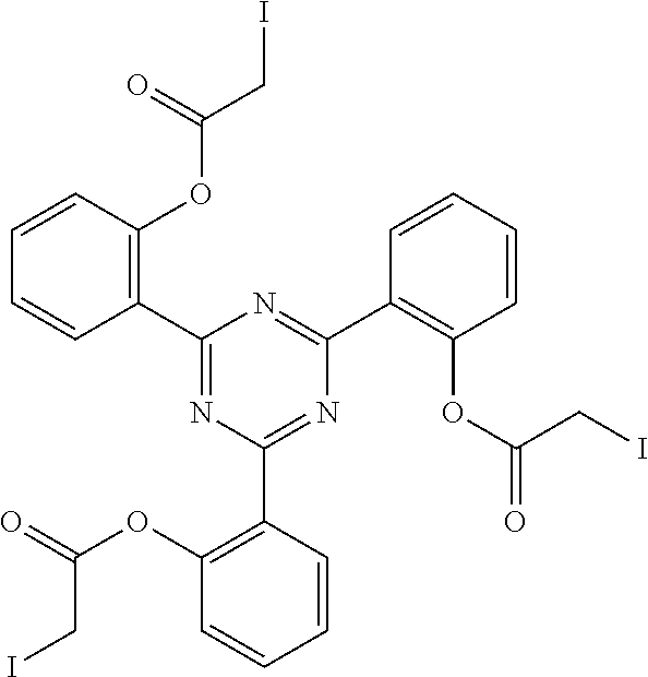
C1(C2=NC(C3=C(OC(=O)CI)C=CC=C3)=NC(C3=C(OC(=O)CI)C=CC=C3)=N2)=C(OC(CI)=O)C=CC=C1
